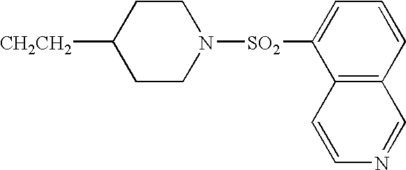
[CH2CH2]C1CCN([SO2]C2=CC=CC3=C2C=CN=C3)CC1
